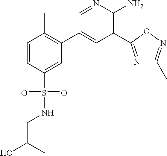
C1=CC(S(NCC(C)O)(=O)=O)=CC(C2=CC(C3=NC(C)=NO3)=C(N)N=C2)=C1C
